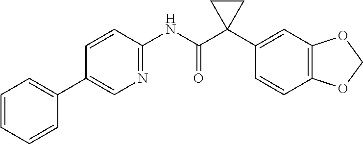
C1=CC(NC(C2(C3=CC4=C(C=C3)OCO4)CC2)=O)=NC=C1C1=CC=CC=C1
